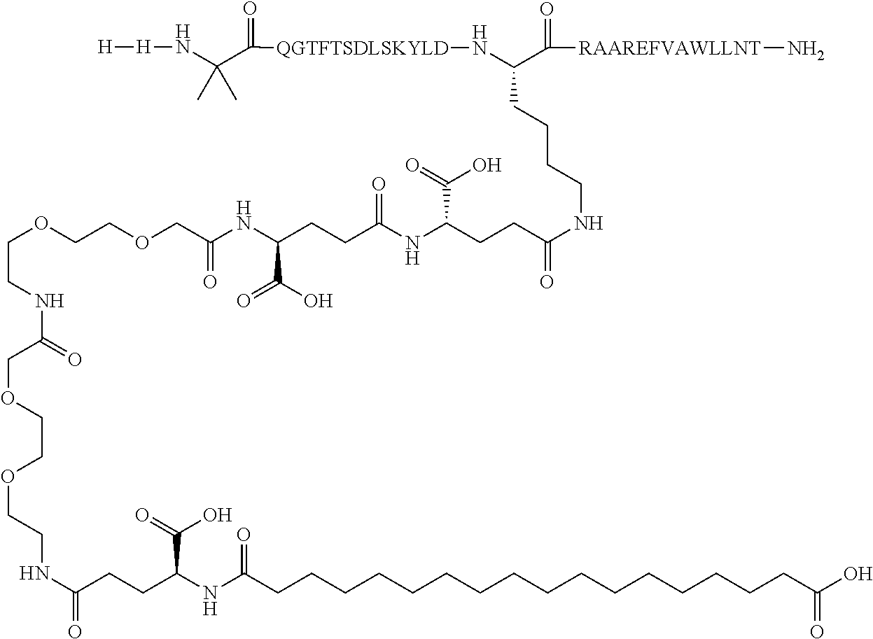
C(CNC(=O)COCCOCCNC(CCC(NC(CCCCCCCCCCCCCCCCC(O)=O)=O)C(=O)O)=O)OCCOCC(NC(CCC(NC(CCC(NCCCCC(C(=O)[RAAREFVAWLLNT]N)N[QGTFTSDLSKYLD]C(=O)C(N[H][H])(C)C)=O)C(=O)O)=O)C(O)=O)=O
